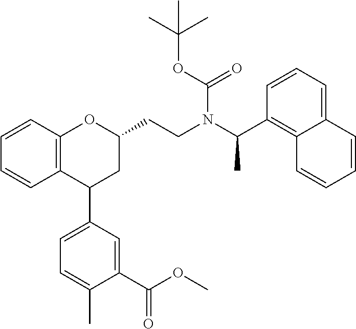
C12=C(C=CC=C1)OC(CCN(C(C1=C3C(=CC=C1)C=CC=C3)C)C(OC(C)(C)C)=O)CC2C1=CC=C(C)C(C(OC)=O)=C1
